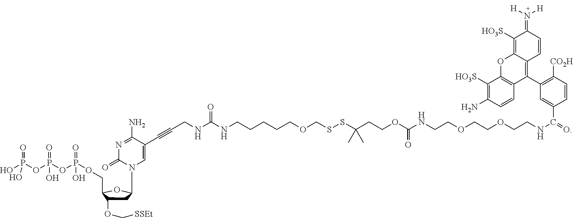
OP(OP(OP(OCC1C(OC[SSEt])CC(N2C=C(C#CCNC(NCCCCCOCSSC(CCOC(=O)NCCOCCOCCNC(=O)C3=CC(C4=C5C(=C([HO3S])C(=N([H])[H])C=C5)OC5=C4C=CC(N)=C5[HO3S])=C([CO2H])C=C3)(C)C)=O)C(N)=NC2=O)O1)(=O)O)(=O)O)(=O)O
